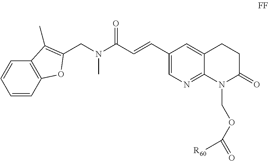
C1(C=CC(=O)N(C)CC2=C(C)C3=C(C=CC=C3)O2)=CN=C2C(=C1)CCC(=O)N2COC(=O)[R60]
